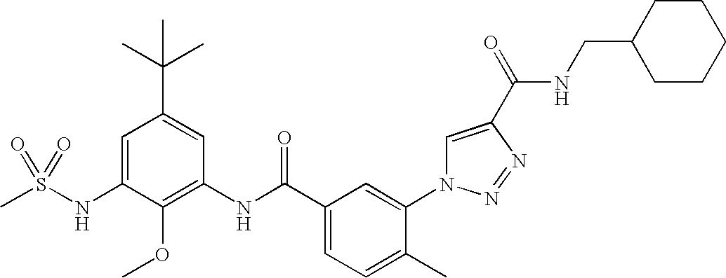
CS(NC1=CC(C(C)(C)C)=CC(NC(C2=CC=C(C)C(N3C=C(C(=O)NCC4CCCCC4)N=N3)=C2)=O)=C1OC)(=O)=O
